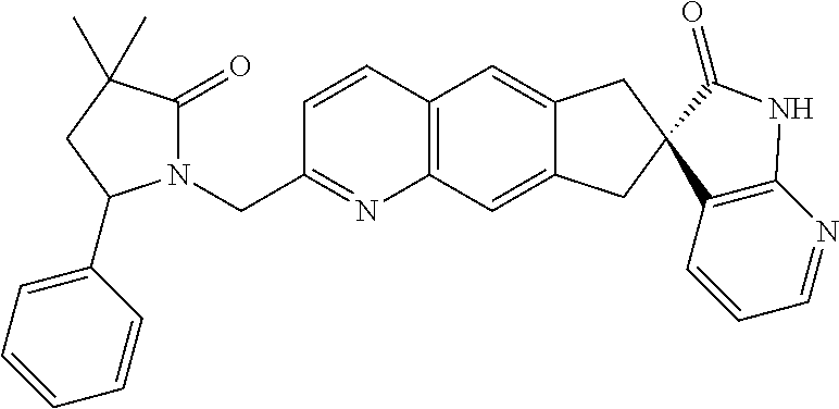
C12=C(C=C3C(=C1)CC1(C3)C3=C(N=CC=C3)NC1=O)N=C(CN1C(=O)C(C)(C)CC1C1=CC=CC=C1)C=C2
